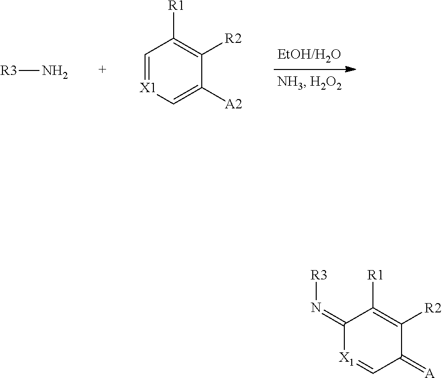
C1([A2])=C[X1]=CC([R1])=C1[R2].[R3]N.C1(=[A])C=[X1]C(=N[R3])C([R1])=C1[R2]
